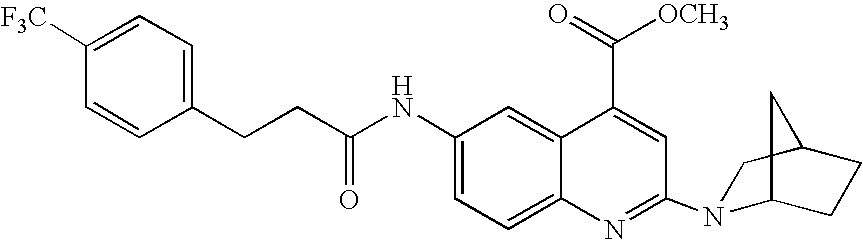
C1(NC(=O)CCC2=CC=C([F3C])C=C2)=CC=C2C(=C1)C(C([OCH3])=O)=CC(N1C3CCC(C1)C3)=N2
